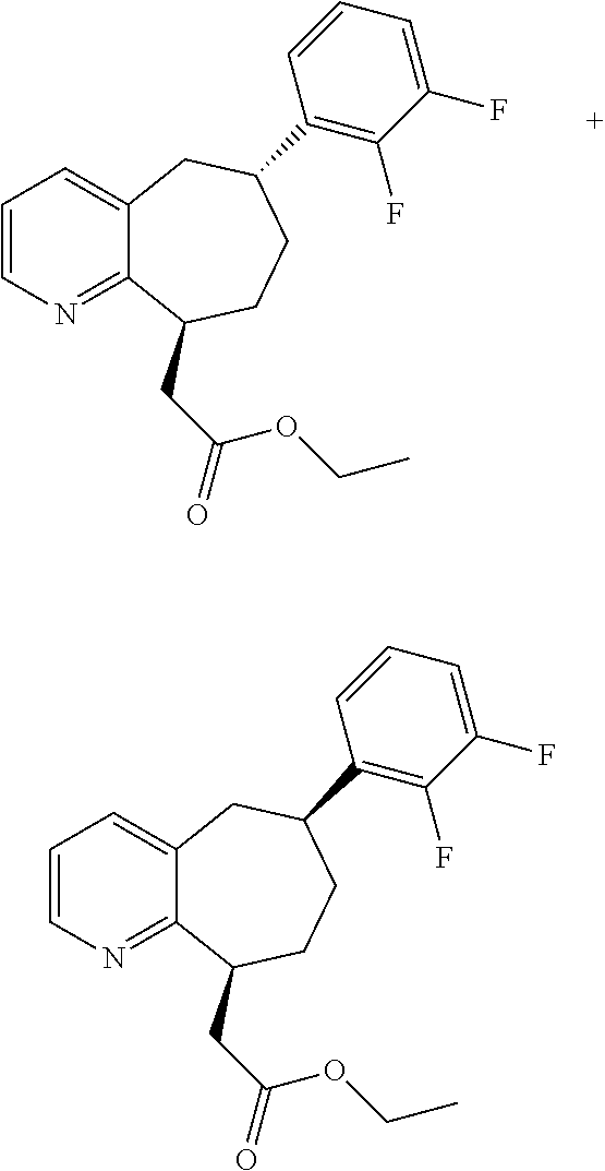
C1=CN=C2C(=C1)CC(C1=C(F)C(F)=CC=C1)CCC2CC(=O)OCC.C1=CN=C2C(=C1)CC(C1=C(F)C(F)=CC=C1)CCC2CC(=O)OCC
